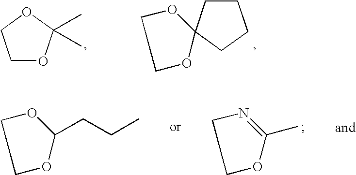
C1OC(C)(C)OC1.C1OC2(OC1)CCCC2.C1OC(C)=NC1.C1OC(CCC)OC1
